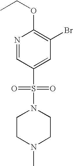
N1=CC(S(=O)(=O)N2CCN(C)CC2)=CC(Br)=C1OCC
